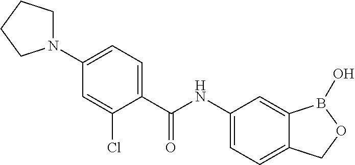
C1(NC(C2=CC=C(N3CCCC3)C=C2Cl)=O)=CC=C2C(=C1)B(O)OC2
